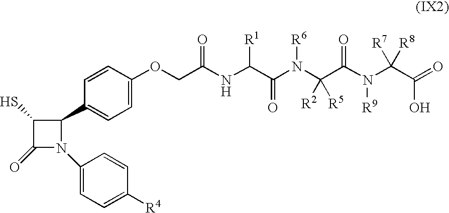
O(CC(NC(C(N(C(C(N([R9])C(C(=O)O)([R7])[R8])=O)([R2])[R5])[R6])=O)[R1])=O)C1=CC=C(C2C(S)C(=O)N2C2=CC=C([R4])C=C2)C=C1
